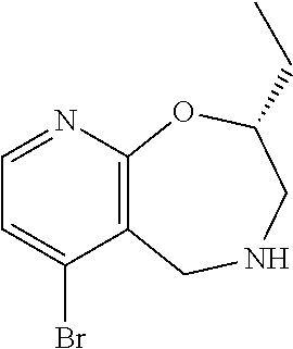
C12=C(N=CC=C1Br)OC(CC)CNC2
